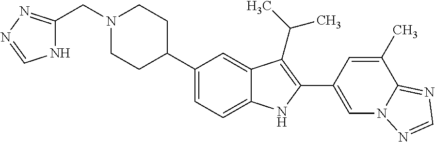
N1(CC2=NN=CN2)CCC(C2=CC=C3C(=C2)C(C(C)C)=C(C2=CN4C(=NC=N4)C(C)=C2)N3)CC1
